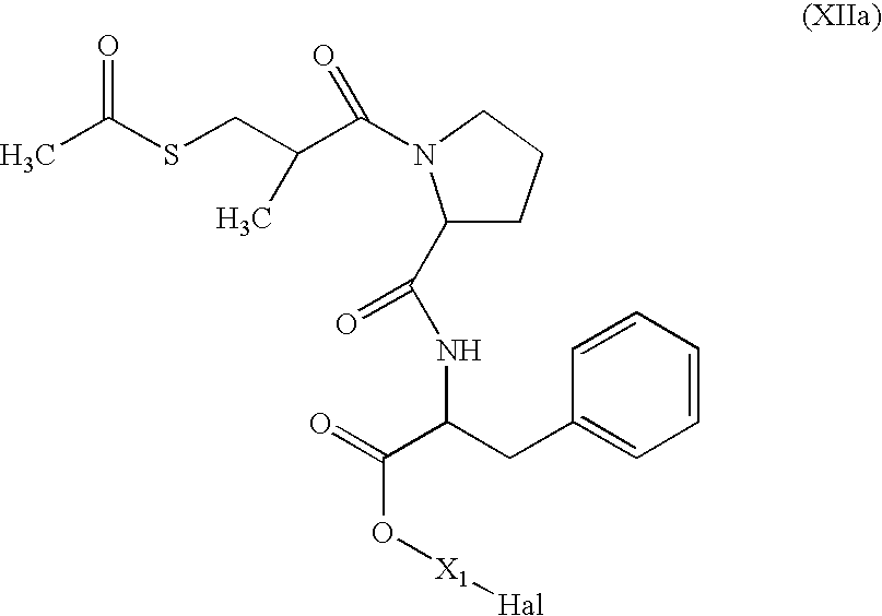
CC(SCC(C(N1C(C(NC(C(O[X1][Hal])=O)CC2=CC=CC=C2)=O)CCC1)=O)C)=O
